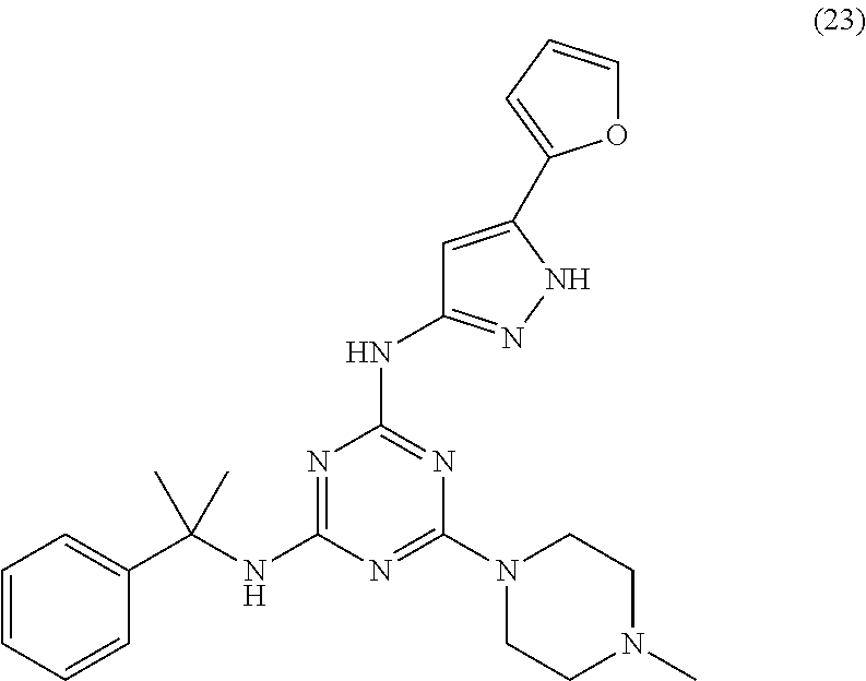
N1=C(NC(C2=CC=CC=C2)(C)C)N=C(N2CCN(C)CC2)N=C1NC1=NNC(C2=CC=CO2)=C1
